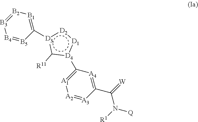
[B4]1=[B5]C([D3]2c([R11])[D4](C3=[A1][A2]=[A3]C(C(N([Q])[R1])=[W])=[A4]3):[D1]:[D2]:2)=[B1][B2]=[B3]1
